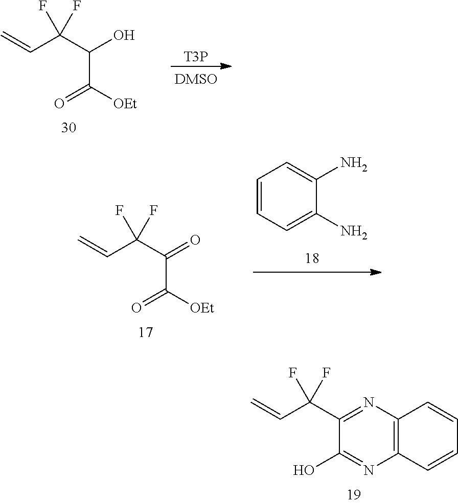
C=CC(F)(F)C(C([OEt])=O)O.[T3P].C=CC(F)(F)C(C([OEt])=O)=O.C1=CC=C(N)C(N)=C1.C=CC(F)(F)C1=NC2=C(N=C1O)C=CC=C2
